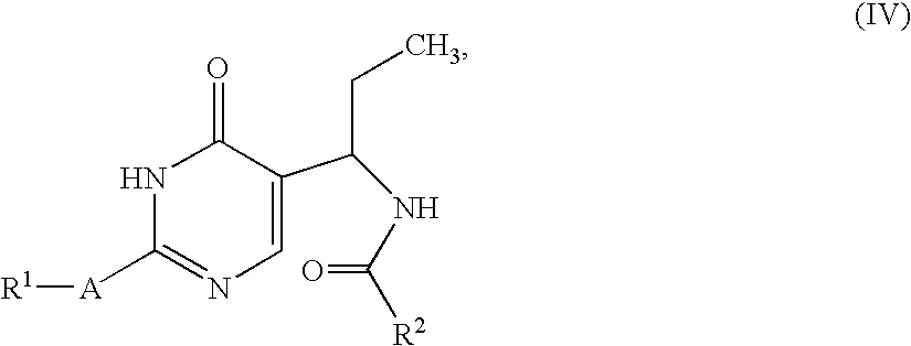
N1C([A][R1])=NC=C(C(NC([R2])=O)CC)C1=O
